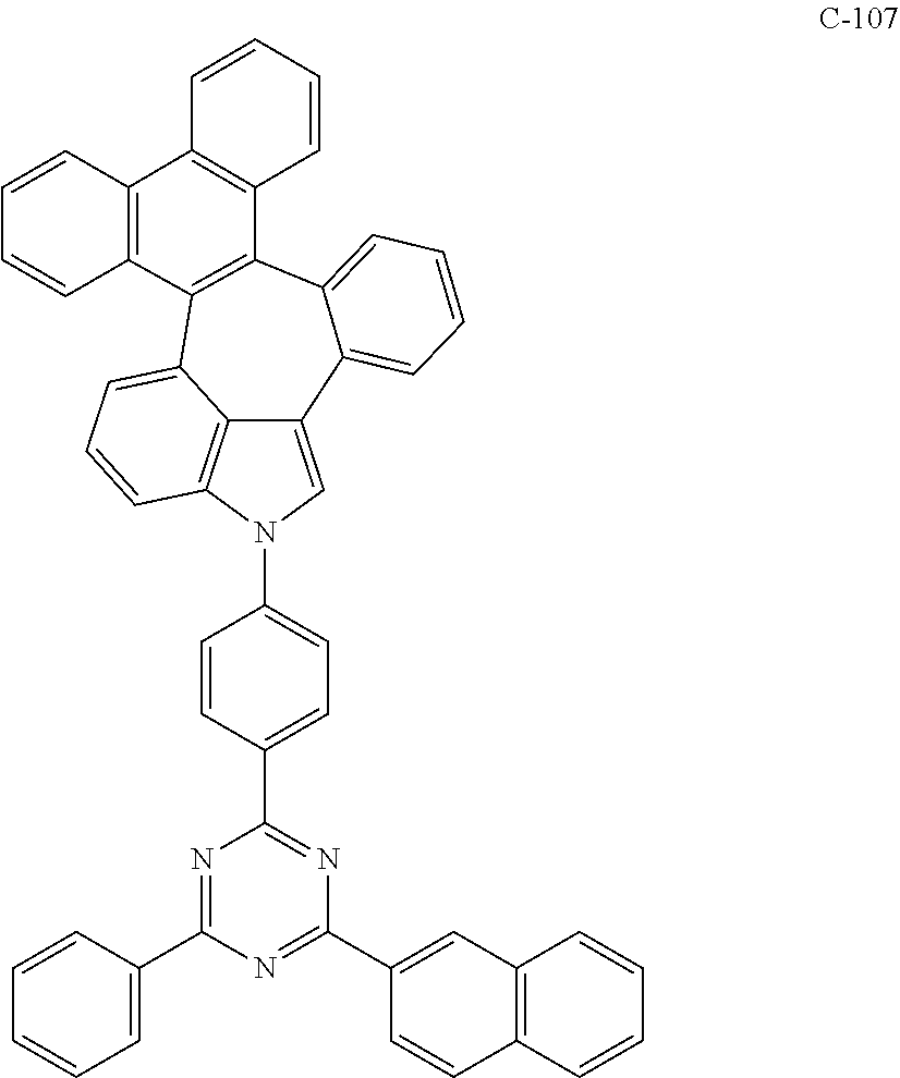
C12=CN(C3=CC=C(C4=NC(C5=CC6=C(C=C5)C=CC=C6)=NC(C5=CC=CC=C5)=N4)C=C3)C3=C1C(=CC=C3)C1=C(C3=CC=CC=C23)C2=C(C3=C1C=CC=C3)C=CC=C2
